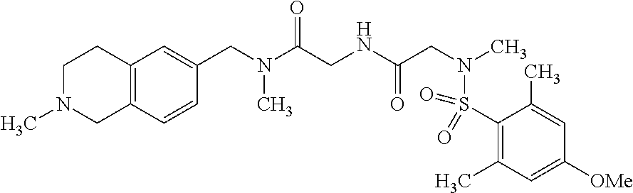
C12=C(C=CC(CN(C(CNC(CN(C)S(=O)(=O)C3=C(C)C=C([OMe])C=C3C)=O)=O)C)=C1)CN(C)CC2
